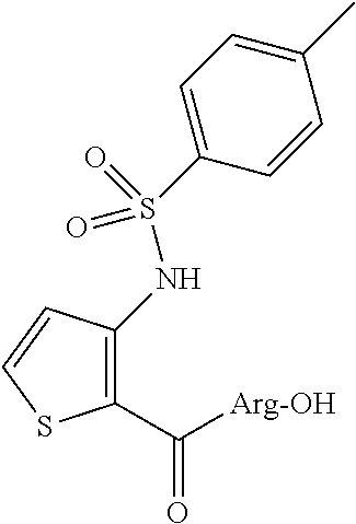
C1(C([Arg-OH])=O)=C(NS(C2=CC=C(C)C=C2)(=O)=O)C=CS1
